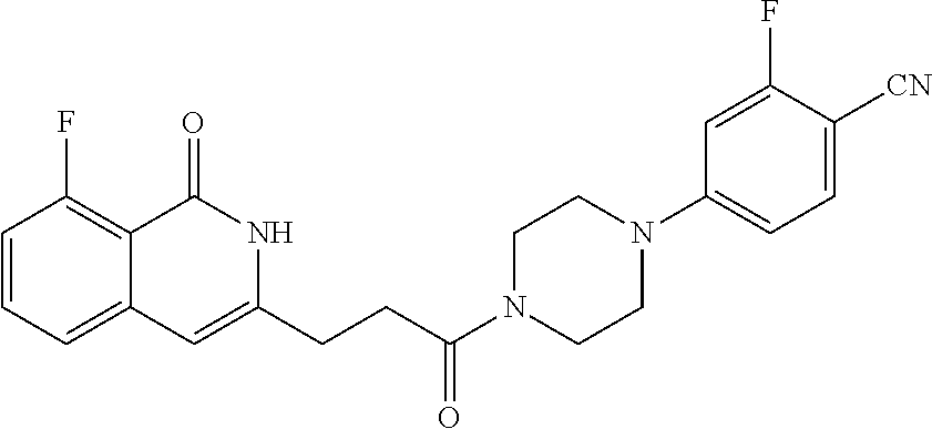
C1=CC=C2C(=C1F)C(=O)NC(CCC(N1CCN(C3=CC=C([CN])C(F)=C3)CC1)=O)=C2
